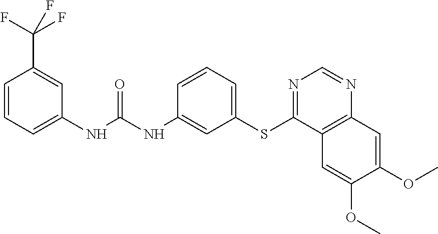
C1=CC=C(NC(NC2=CC(SC3=NC=NC4=C3C=C(OC)C(OC)=C4)=CC=C2)=O)C=C1C(F)(F)F
